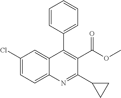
C1(Cl)=CC=C2C(=C1)C(C1=CC=CC=C1)=C(C(OC)=O)C(C1CC1)=N2
